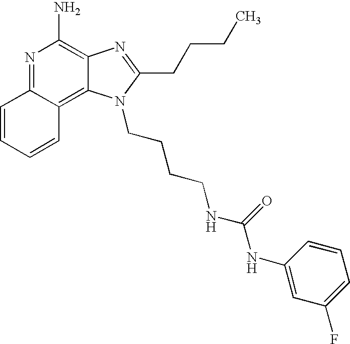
N1=C2C(=C3C(=C1N)N=C(CCCC)N3CCCCNC(NC1=CC(F)=CC=C1)=O)C=CC=C2
